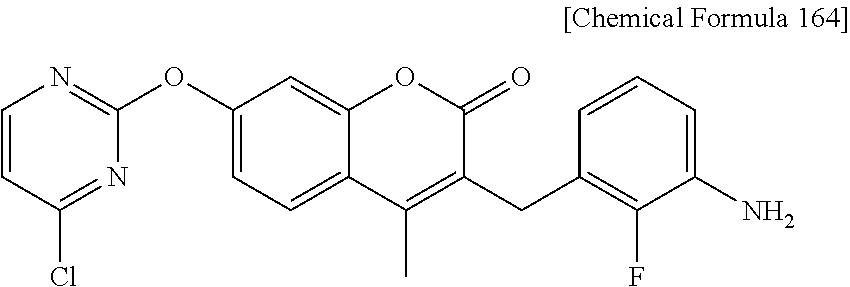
C1=CC(Cl)=NC(OC2=CC=C3C(=C2)OC(=O)C(CC2=C(F)C(N)=CC=C2)=C3C)=N1
